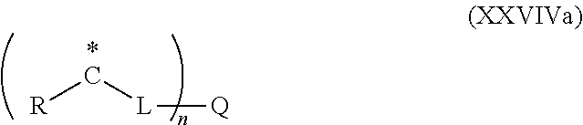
[R]C[L][Q].*
